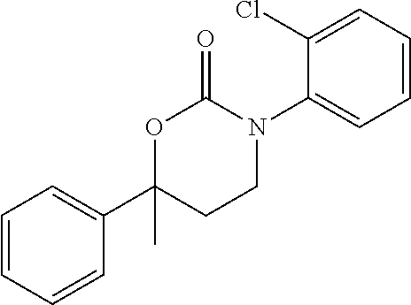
O1C(C2=CC=CC=C2)(C)CCN(C2=CC=CC=C2Cl)C1=O
